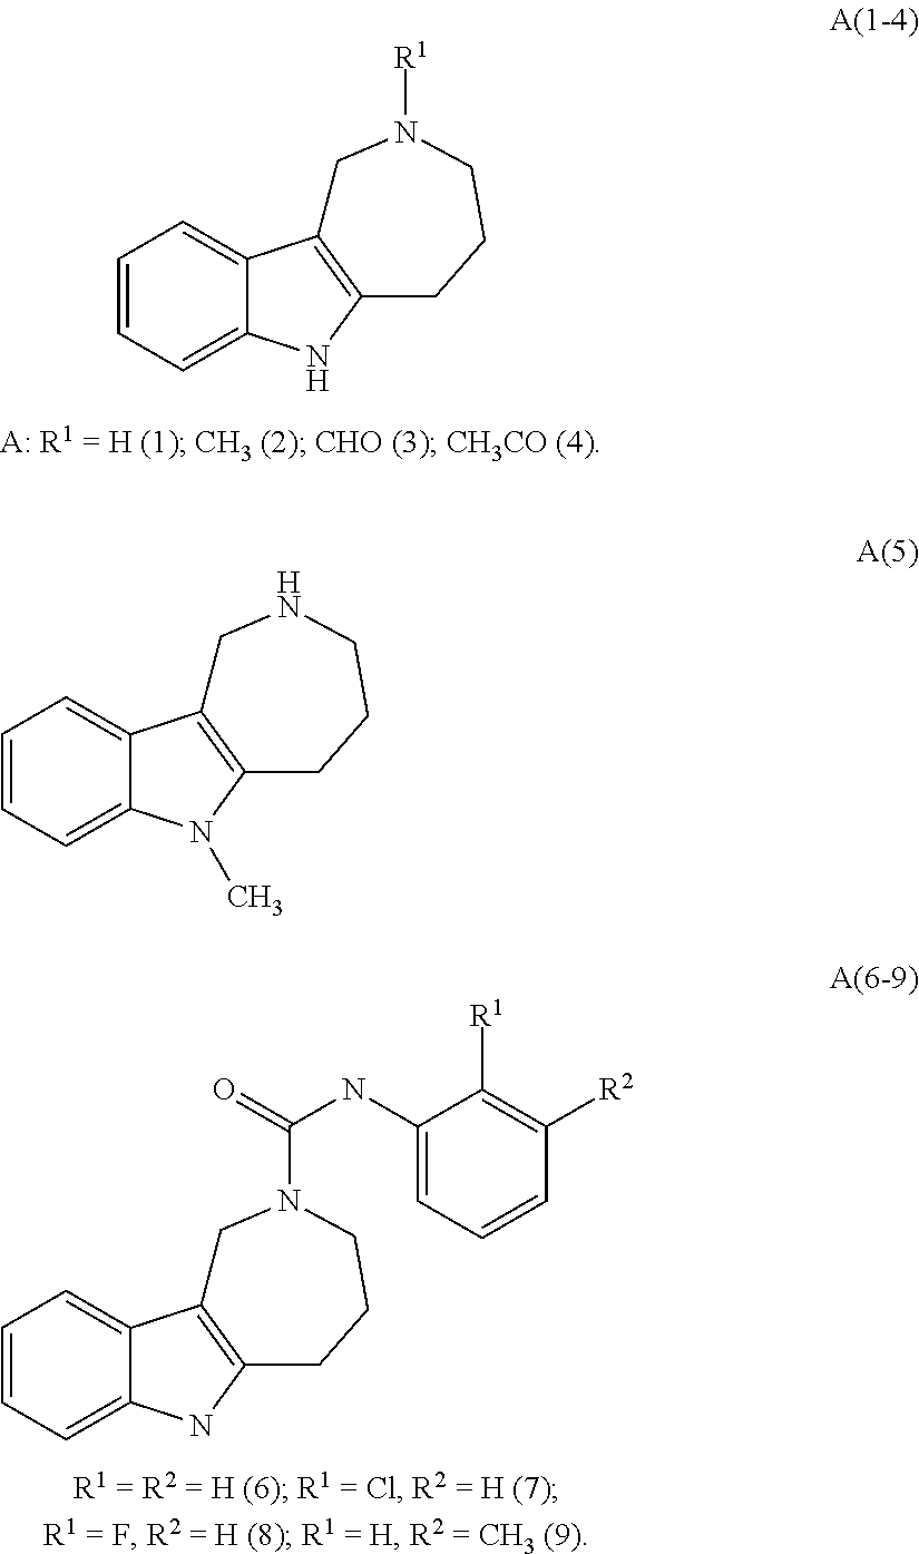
C1=C2C(=CC=C1)C1=C(CCCNC1)N2C.C1=C2C(=CC=C1)C1=C(CCCN([R1])C1)N2.C1=C2C(=CC=C1)C1=C(CCCN(C(=O)NC3=CC=CC([R2])=C3[R1])C1)N2
